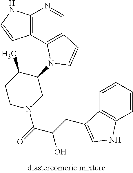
C12=C(C3=C(C=N1)C=CN3C1C(C)CCN(C(=O)C(CC3=CNC4=C3C=CC=C4)O)C1)C=CN2
